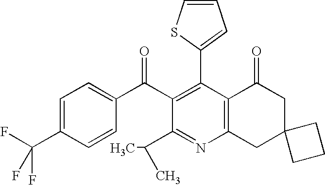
C1(C2=C(C(C3=CC=C(C(F)(F)F)C=C3)=O)C(C(C)C)=NC3=C2C(=O)CC2(C3)CCC2)=CC=CS1
